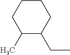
C(C)C1CCCCC1C
